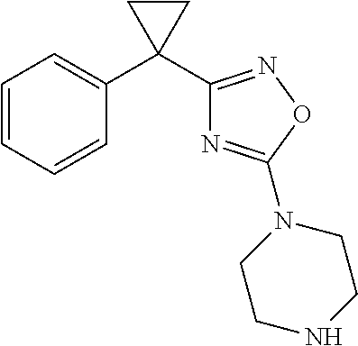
C1(C2(C3=CC=CC=C3)CC2)=NOC(N2CCNCC2)=N1
